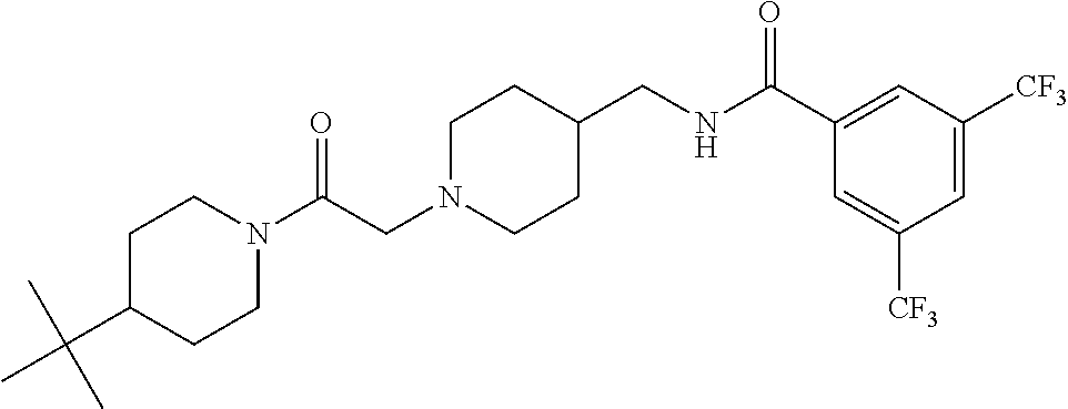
N1(C(CN2CCC(CNC(C3=CC([CF3])=CC([CF3])=C3)=O)CC2)=O)CCC(C(C)(C)C)CC1
